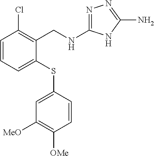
C1=CC=C(SC2=CC([MeO])=C([OMe])C=C2)C(CNC2=NN=C(N)N2)=C1Cl
